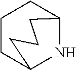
C1CC2NC(C1)CCC2
